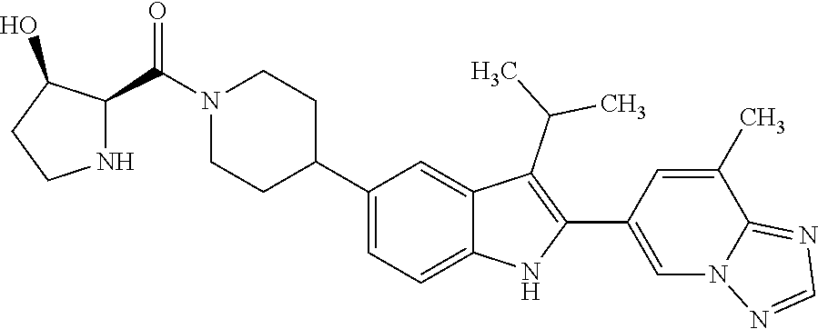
C1(C2CCN(C(C3NCCC3O)=O)CC2)=CC=C2C(=C1)C(C(C)C)=C(C1=CN3C(=NC=N3)C(C)=C1)N2
